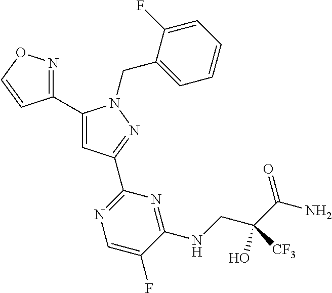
C1(C2=NOC=C2)=CC(C2=NC=C(F)C(NCC(C(N)=O)(O)[CF3])=N2)=NN1CC1=CC=CC=C1F
